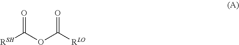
[RSH]C(OC([RLO])=O)=O
